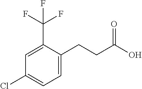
C1=C(CCC(=O)O)C(C(F)(F)F)=CC(Cl)=C1
